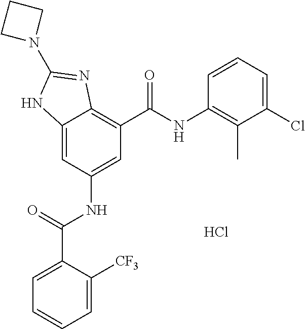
Cl.C12=CC(NC(C3=CC=CC=C3[CF3])=O)=CC(C(NC3=C(C)C(Cl)=CC=C3)=O)=C1N=C(N1CCC1)N2
